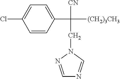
C1=CC(C([(CH2)3CH3])(CN2N=CN=C2)[CN])=CC=C1Cl
